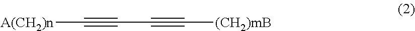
[A(CH2)n]C#CC#C[(CH2)mB]
